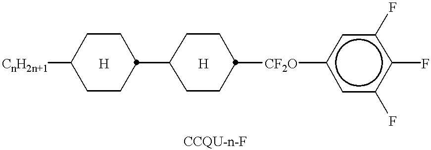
[CnH2n+1]C1CCC(C2CCC([CF2O]c3cc(F)c(F)c(F)c3)CC2)CC1.[H].[H]
